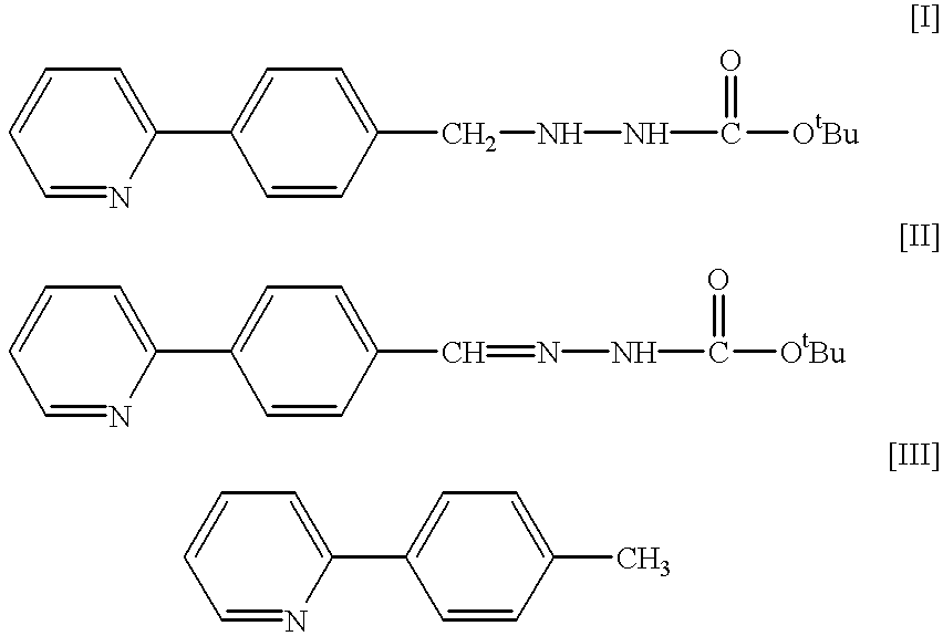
C1=NC(C2=CC=C(C=NNC([OtBu])=O)C=C2)=CC=C1.C1=NC(C2=CC=C(CNNC([OtBu])=O)C=C2)=CC=C1.C1=NC(C2=CC=C(C)C=C2)=CC=C1
